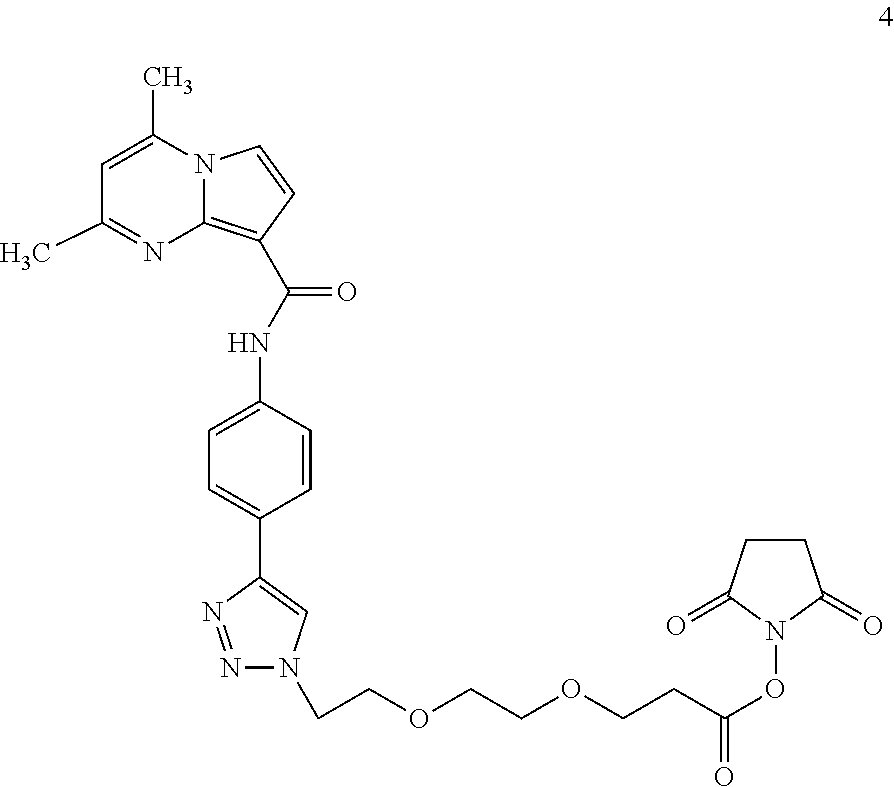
N12C(=C(C(NC3=CC=C(C4=CN(CCOCCOCCC(ON5C(=O)CCC5=O)=O)N=N4)C=C3)=O)C=C1)N=C(C)C=C2C
